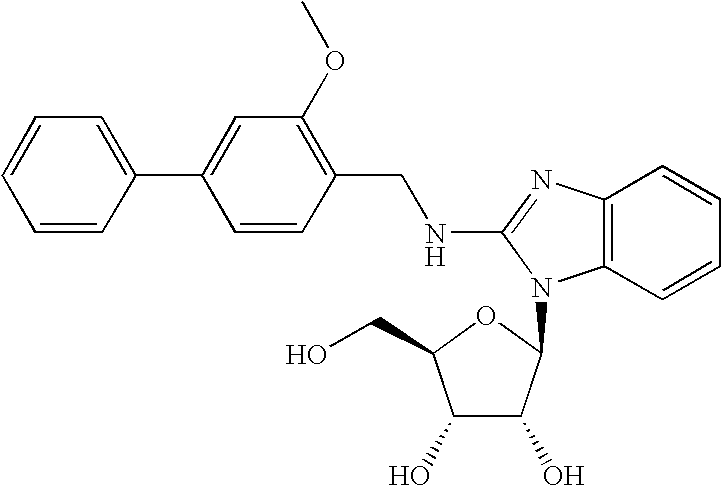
C1=C(C2=CC(OC)=C(CNC3=NC4=C(C=CC=C4)N3C3C(O)C(O)C(CO)O3)C=C2)C=CC=C1
